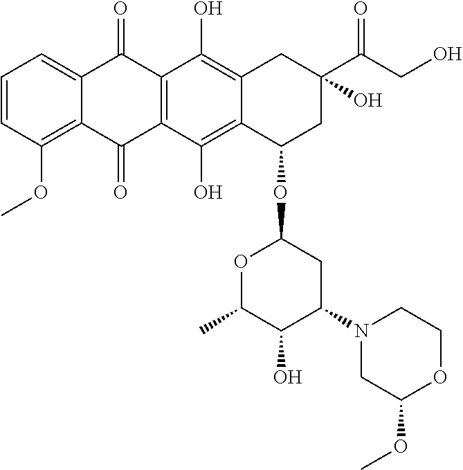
C1=CC(OC)=C2C(=C1)C(=O)C1=C(C2=O)C(O)=C2C(=C1O)CC(C(=O)CO)(O)CC2OC1OC(C)C(O)C(N2CC(OC)OCC2)C1
